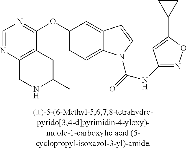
C1=NC2=C(C(OC3=CC=C4C(=C3)C=CN4C(=O)NC3=NOC(C4CC4)=C3)=N1)CC(C)NC2
